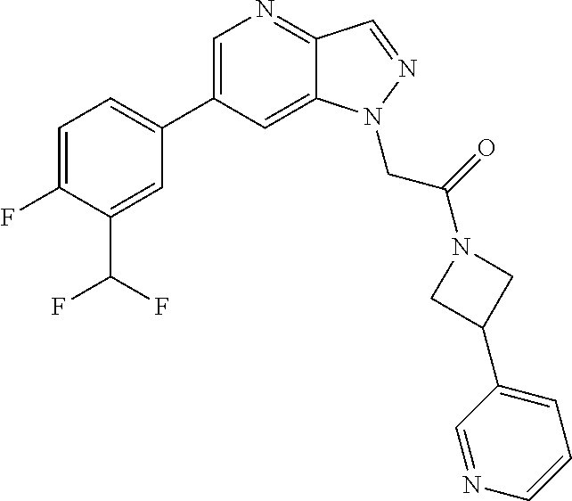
C1=C(C2=CC=C(F)C(C(F)F)=C2)C=C2C(=N1)C=NN2CC(N1CC(C2=CC=CN=C2)C1)=O
